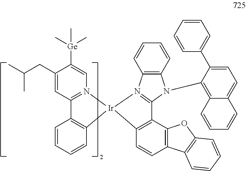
CC(CC1=CC2=N(C=C1[Ge](C)(C)C)[Ir]1(C3=C2C=CC=C3)N2=C(N(C3=C4C(=CC=C3C3=CC=CC=C3)C=CC=C4)C3=C2C=CC=C3)C2=C1C=CC1=C2OC2=C1C=CC=C2)C
